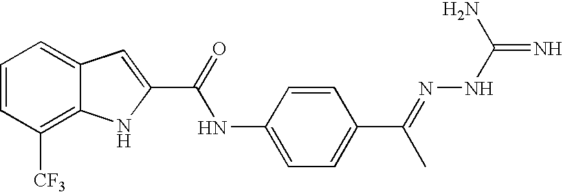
C1=CC([CF3])=C2C(=C1)C=C(C(=O)NC1=CC=C(C(=NNC(=N)N)C)C=C1)N2
